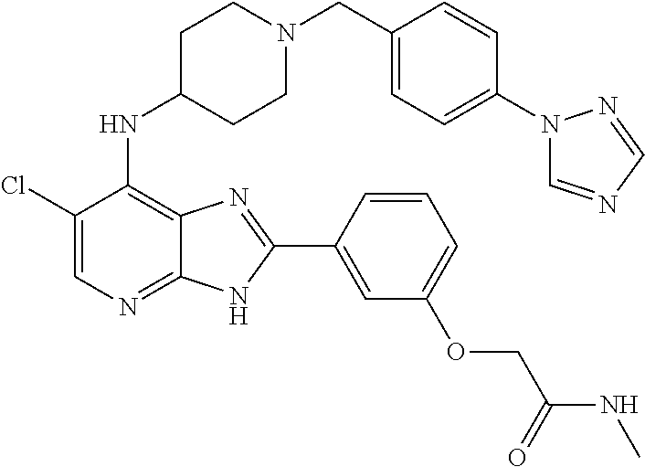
C1(Cl)=CN=C2C(=C1NC1CCN(CC3=CC=C(N4C=NC=N4)C=C3)CC1)N=C(C1=CC(OCC(NC)=O)=CC=C1)N2
